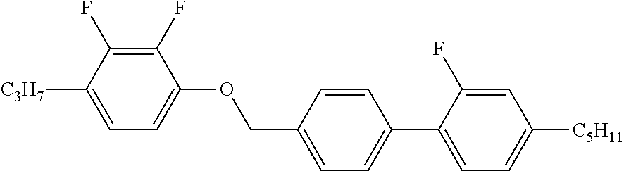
C1(F)=C(F)C([C3H7])=CC=C1OCC1=CC=C(C2=CC=C([C5H11])C=C2F)C=C1
